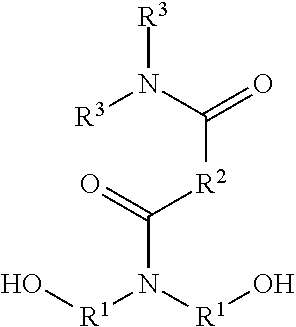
O=C(N([R3])[R3])[R2]C(N([R1]O)[R1]O)=O
